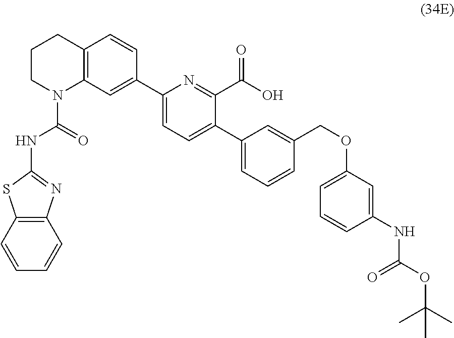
C1=C(OCC2=CC(C3=CC=C(C4=CC5=C(C=C4)CCCN5C(=O)NC4=NC5=C(S4)C=CC=C5)N=C3C(O)=O)=CC=C2)C=C(NC(OC(C)(C)C)=O)C=C1
